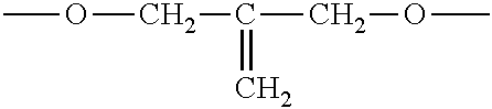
COCC(COC)=C
